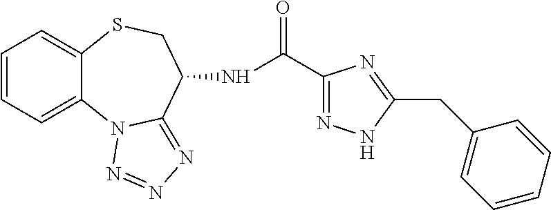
C1=CC=C2C(=C1)SCC(NC(C1=NNC(CC3=CC=CC=C3)=N1)=O)C1=NN=NN21
